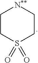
C1CS(=O)(=O)CC[N**]1
